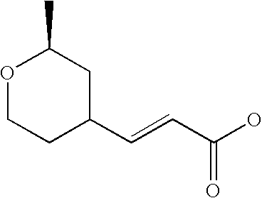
O1CCC(C=CC(O)=O)CC1C
